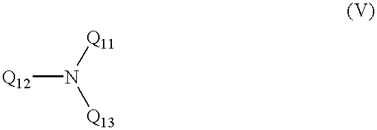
[Q12]N([Q11])[Q13]
